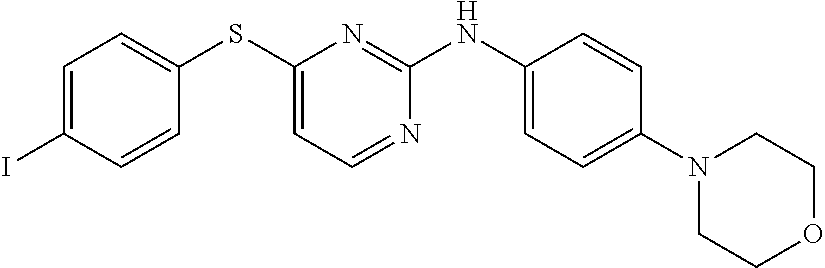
C1(N2CCOCC2)=CC=C(NC2=NC(SC3=CC=C(I)C=C3)=CC=N2)C=C1
